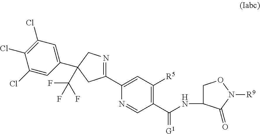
C1(C2=CC([R5])=C(C(NC3CON([R9])C3=O)=[G1])C=N2)=NCC(C(F)(F)F)(C2=CC(Cl)=C(Cl)C(Cl)=C2)C1
